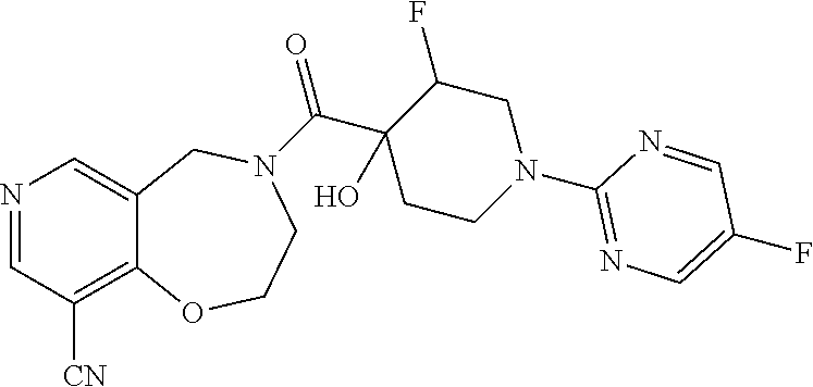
N1=CC([CN])=C2C(=C1)CN(C(C1(O)CCN(C3=NC=C(F)C=N3)CC1F)=O)CCO2
